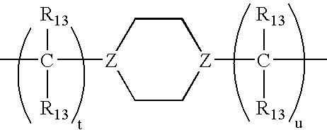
C1C[Z](C(C)([R13])[R13])CC[Z]1C(C)([R13])[R13]
